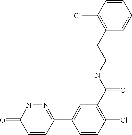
C1=CC(C2=CC(C(NCCC3=C(Cl)C=CC=C3)=O)=C(Cl)C=C2)=NNC1=O
